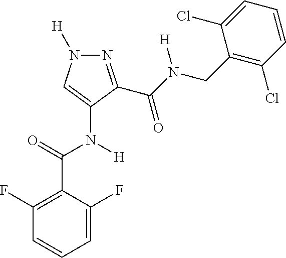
N1=C(C(N([H])CC2=C(Cl)C=CC=C2Cl)=O)C(N([H])C(C2=C(F)C=CC=C2F)=O)=CN1[H]
